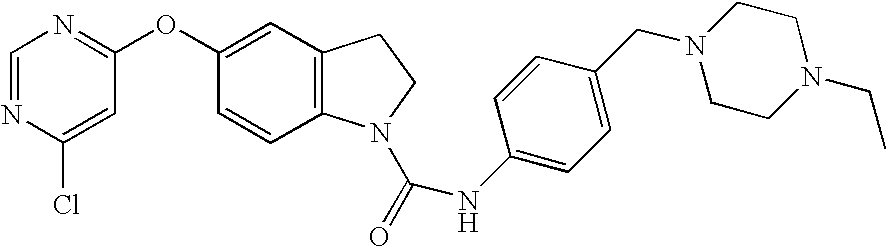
C1=NC(Cl)=CC(OC2=CC3=C(C=C2)N(C(=O)NC2=CC=C(CN4CCN(CC)CC4)C=C2)CC3)=N1
